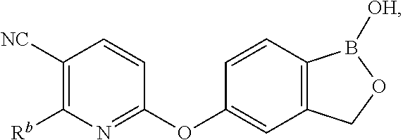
C1(OC2=CC3=C(C=C2)B([OH])OC3)=NC([Rb])=C([NC])C=C1
